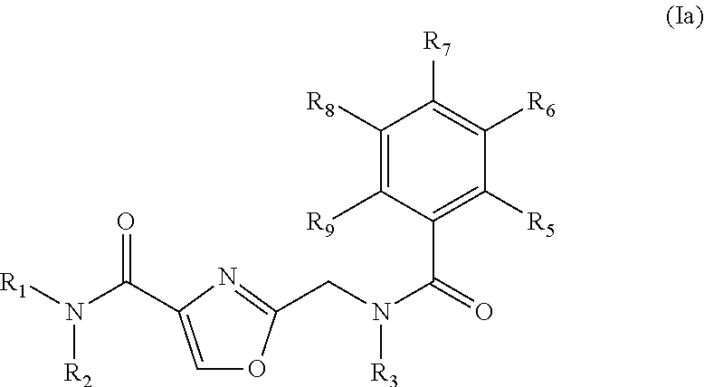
C1=C(C(N([R1])[R2])=O)N=C(CN(C(C2=C([R5])C([R6])=C([R7])C([R8])=C2[R9])=O)[R3])O1
